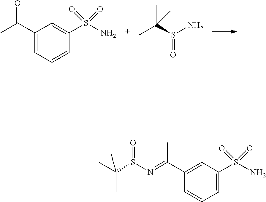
C1(C(C)=O)=CC=CC(S(N)(=O)=O)=C1.CC(S(N)=O)(C)C.C1(C(=NS(C(C)(C)C)=O)C)=CC(S(N)(=O)=O)=CC=C1
